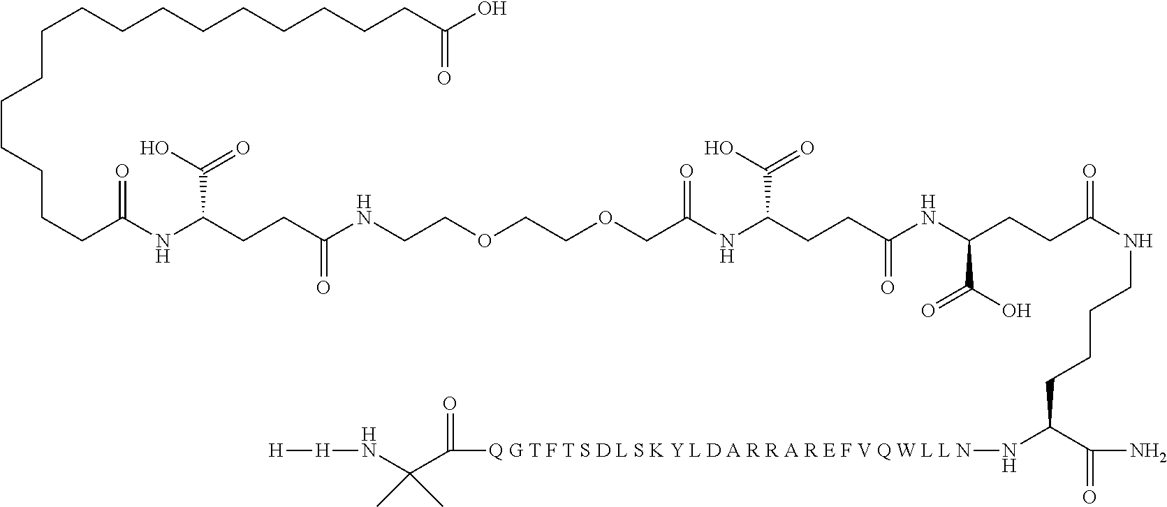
C(CCCCCCCCCC(O)=O)CCCCCCC(NC(CCC(NCCOCCOCC(NC(CCC(NC(CCC(NCCCCC(N[Q G T F T S D L S K Y L D A R R A R E F V Q W L L N]C(C(N[H][H])(C)C)=O)C(N)=O)=O)C(O)=O)=O)C(O)=O)=O)=O)C(O)=O)=O
